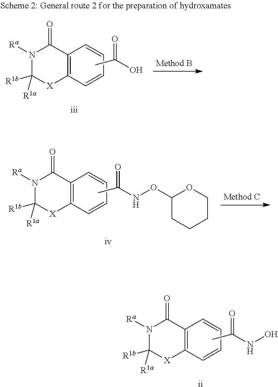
C12=C(C=CC=C1)[X]C([R1b])([R1a])N([Ra])C2=O.C(C)(=O)O.[iii].C12=C(C=CC=C1)[X]C([R1b])([R1a])N([Ra])C2=O.C(C)(=O)NOC1CCCCO1.[iv].C12=C(C=CC=C1)[X]C([R1b])([R1a])N([Ra])C2=O.C(C)(=O)NO.[ii]
